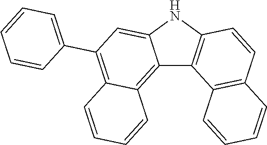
C12=C3C(=C(C4=CC=CC=C4)C=C1NC1=C2C2=C(C=C1)C=CC=C2)C=CC=C3
